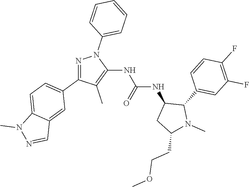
N1=C(C2=CC=C3C(=C2)C=NN3C)C(C)=C(NC(NC2CC(CCOC)N(C)C2C2=CC(F)=C(F)C=C2)=O)N1C1=CC=CC=C1
